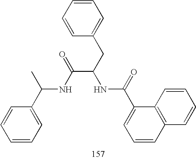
C1=CC=CC(CC(C(NC(C2=CC=CC=C2)C)=O)NC(C2=CC=CC3=C2C=CC=C3)=O)=C1
